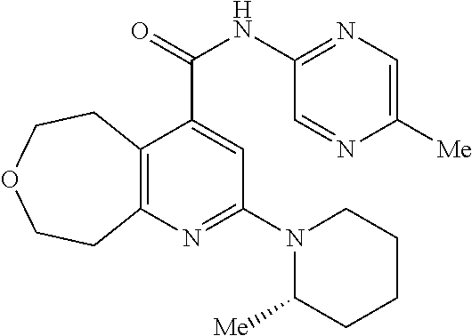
C12=C(N=C(N3C([Me])CCCC3)C=C1C(NC1=NC=C([Me])N=C1)=O)CCOCC2
